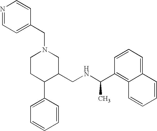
C1CC(C2=CC=CC=C2)C(CNC(C2=C3C(=CC=C2)C=CC=C3)C)CN1CC1=CC=NC=C1
